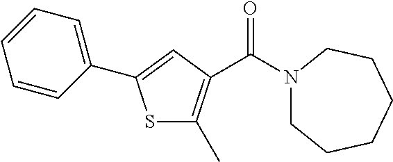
S1C(C)=C(C(N2CCCCCC2)=O)C=C1C1=CC=CC=C1
